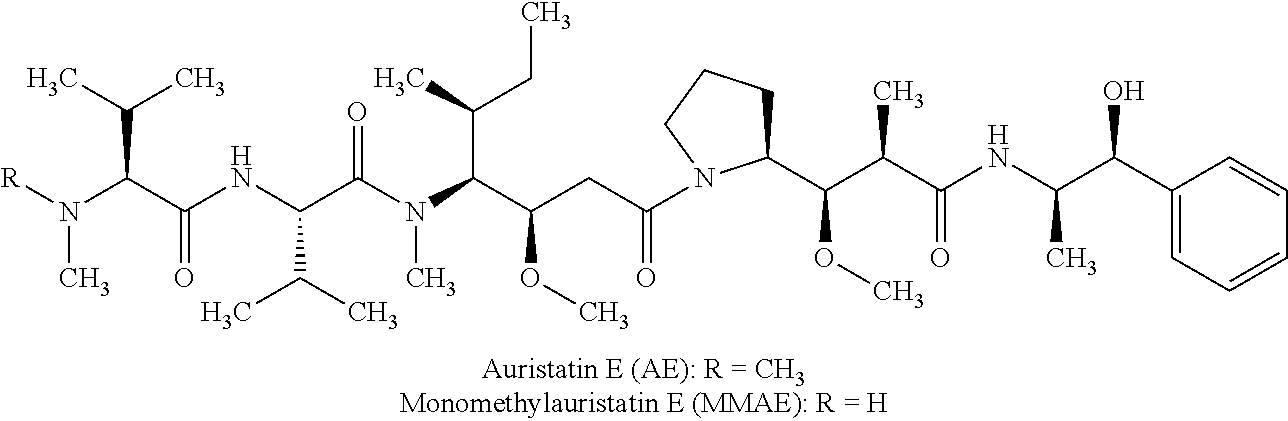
N(C)([R])C(C(NC(C(N(C(C(CC(=O)N1C(C(C(C(NC(C(C2=CC=CC=C2)O)C)=O)C)OC)CCC1)OC)C(CC)C)C)=O)C(C)C)=O)C(C)C
